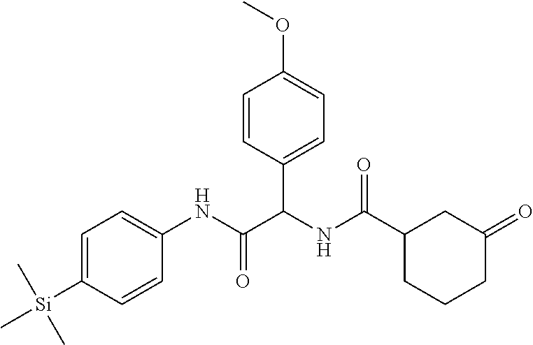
C1=C([Si](C)(C)C)C=CC(NC(=O)C(NC(C2CC(=O)CCC2)=O)C2=CC=C(OC)C=C2)=C1
